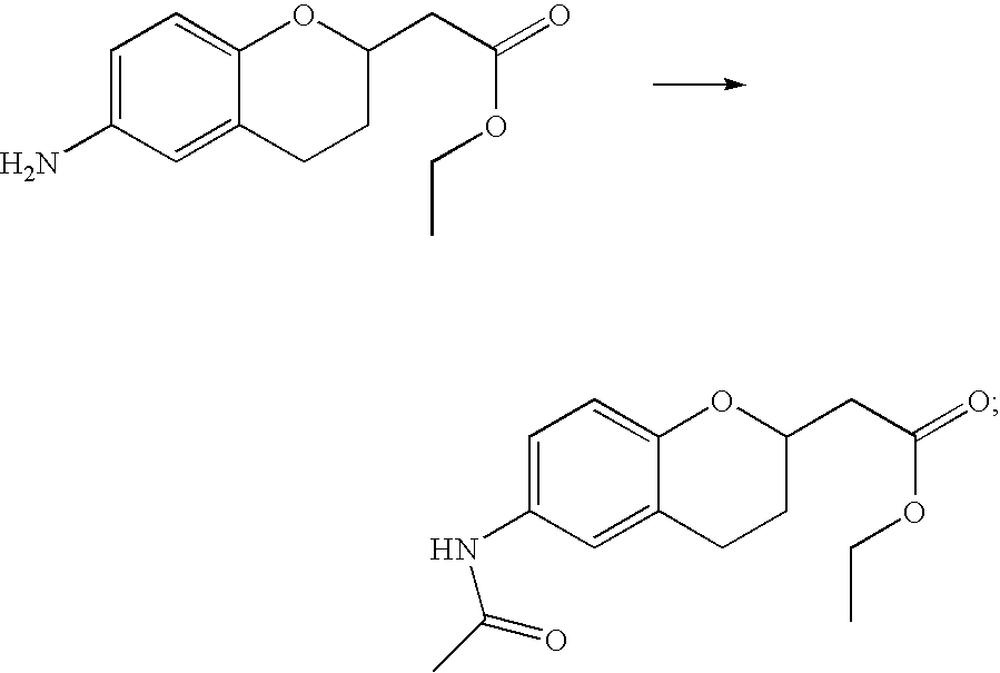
C1=C(N)C=C2C(=C1)OC(CC(=O)OCC)CC2.C1=C(NC(C)=O)C=C2C(=C1)OC(CC(=O)OCC)CC2
